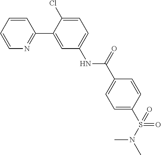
C1=CC=CN=C1C1=CC(NC(C2=CC=C(S(N(C)C)(=O)=O)C=C2)=O)=CC=C1Cl
